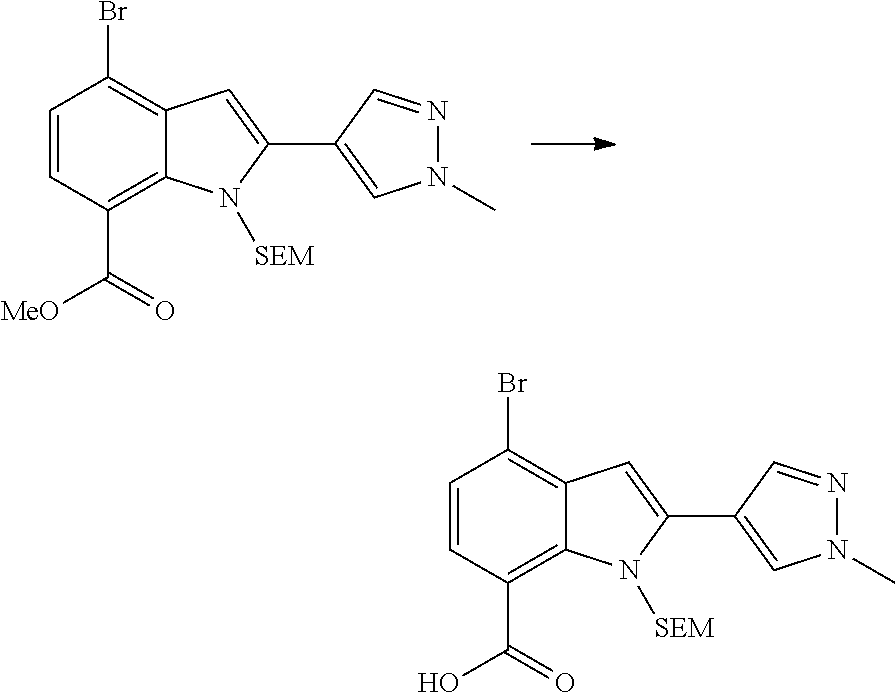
C1=CC(C([MeO])=O)=C2C(=C1Br)C=C(C1=CN(C)N=C1)N2[SEM].C1=CC(C(O)=O)=C2C(=C1Br)C=C(C1=CN(C)N=C1)N2[SEM]
